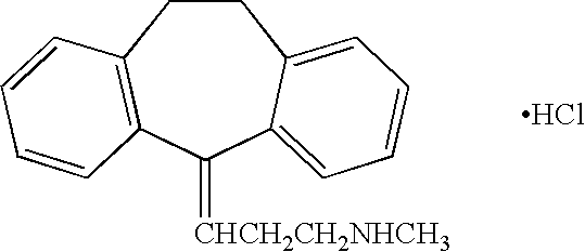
C1CC2=C(C(=[CHCH2CH2NHCH3])C3=CC=CC=C13)C=CC=C2.Cl
